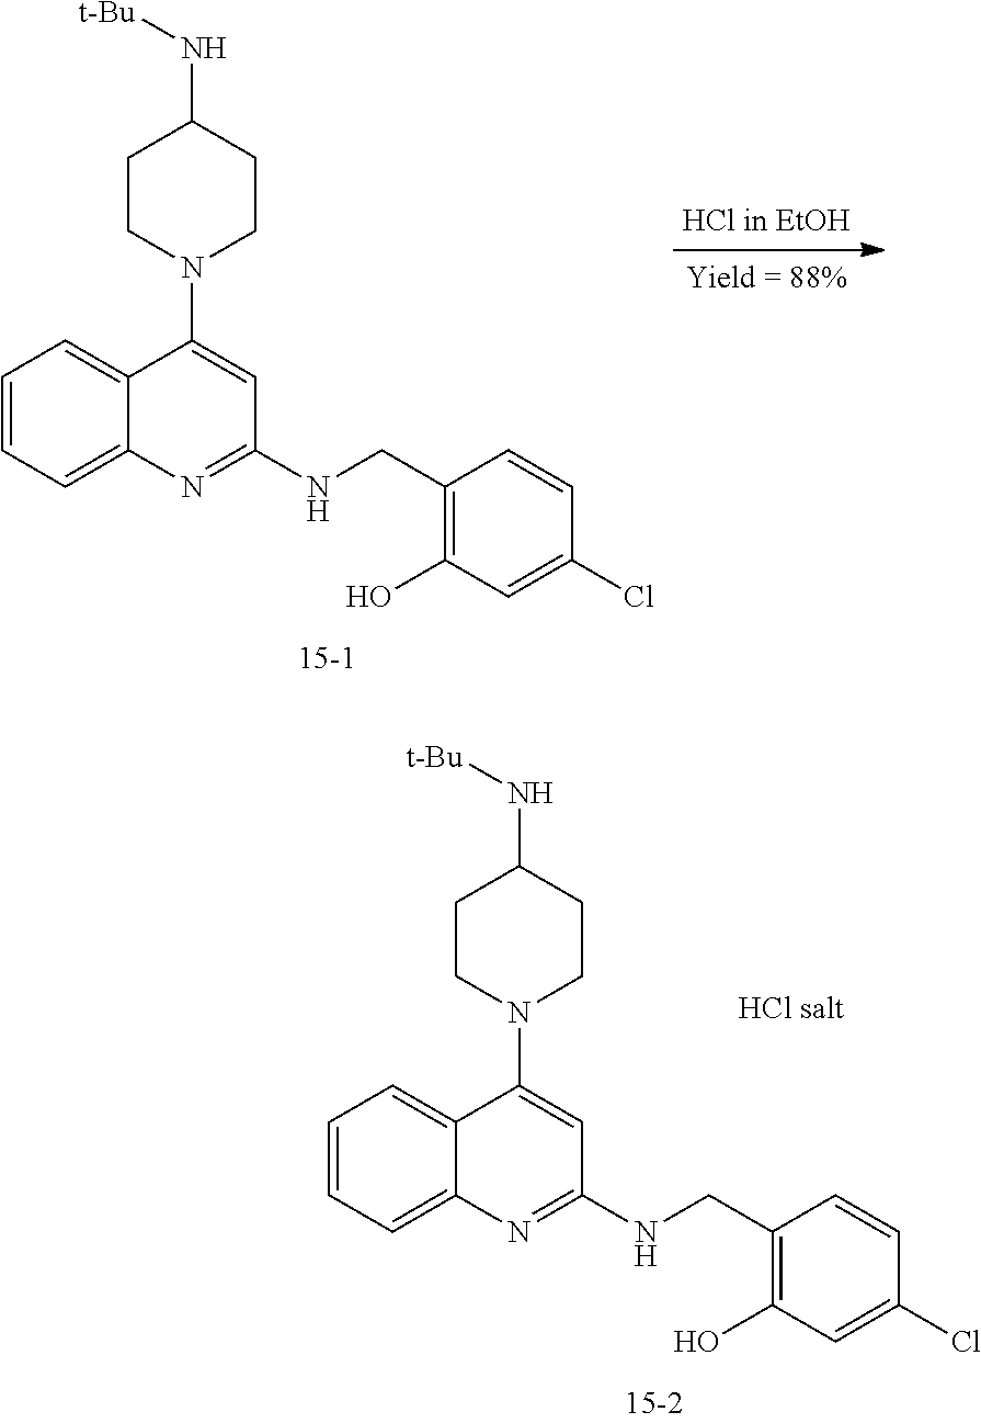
C1=CC=C2C(=C1)C(N1CCC(N[t-Bu])CC1)=CC(NCC1=C(O)C=C(Cl)C=C1)=N2.C1=CC=C2C(=C1)C(N1CCC(N[t-Bu])CC1)=CC(NCC1=C(O)C=C(Cl)C=C1)=N2
